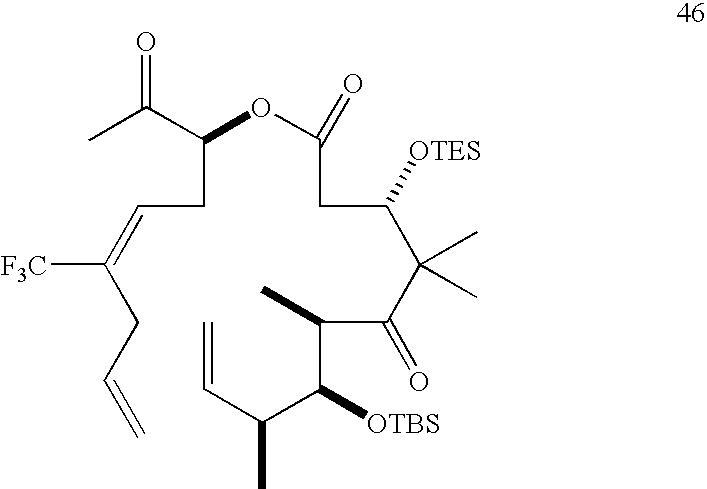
C(=C(CC=C)[F3C])CC(OC(CC(C(C(C(C(C(C=C)C)[OTBS])C)=O)(C)C)[OTES])=O)C(C)=O
